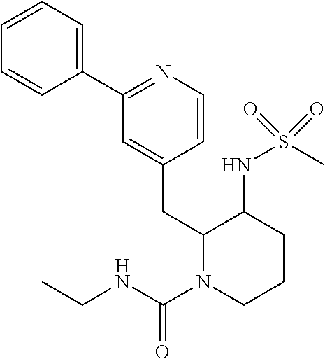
C1=CC=C(C2=NC=CC(CC3N(C(NCC)=O)CCCC3NS(C)(=O)=O)=C2)C=C1
